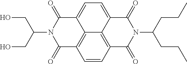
C1=CC2=C3C4=C1C(=O)N(C(CO)CO)C(=O)C4=CC=C3C(=O)N(C(CCC)CCC)C2=O
